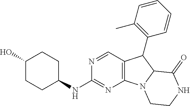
C1(O)CCC(NC2=NC3=C(C=N2)C(C2=C(C)C=CC=C2)C2N3CCNC2=O)CC1
